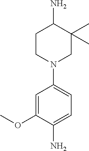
C1CN(C2=CC=C(N)C(OC)=C2)CC(C)(C)C1N
